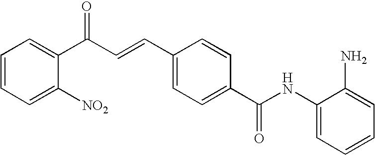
C1(NC(C2=CC=C(C=CC(C3=CC=CC=C3[NO2])=O)C=C2)=O)=CC=CC=C1N
